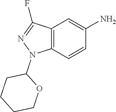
C1CCCOC1N1C2=C(C(F)=N1)C=C(N)C=C2
